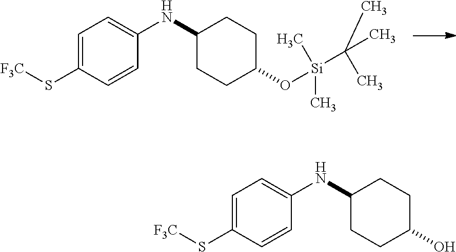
C1=C(S[F3C])C=CC(NC2CCC(O[Si](C(C)(C)C)(C)C)CC2)=C1.C1=C(S[F3C])C=CC(NC2CCC(O)CC2)=C1
